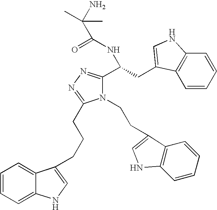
C1=CC=CC2=C1C(CC(NC(C(N)(C)C)=O)C1=NN=C(CCCC3=CNC4=CC=CC=C43)N1CCC1=CNC3=C1C=CC=C3)=CN2
